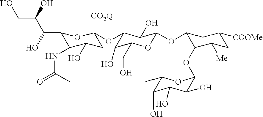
C1(OC2([CO2Q])CC(O)C(NC(=O)C)C(C(C(CO)O)O)O2)C(O)C(CO)OC(OC2C(OC3C(O)C(O)C(O)C(C)O3)C([Me])CC([COOMe])C2)C1O
